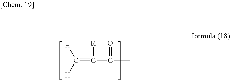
C(=C(C(C)=O)[R])([H])[H]
